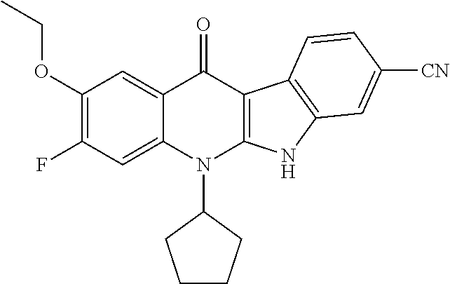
C1(OCC)=C(F)C=C2C(=C1)C(=O)C1=C(N2C2CCCC2)NC2=C1C=CC([CN])=C2
